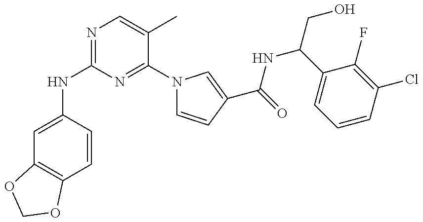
C1=C(NC2=NC=C(C)C(N3C=CC(C(=O)NC(CO)C4=CC=CC(Cl)=C4F)=C3)=N2)C=CC2=C1OCO2
